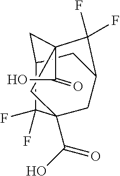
C1(F)(F)C2CCC3CC1(C(O)=O)CC(C(O)=O)(C3(F)F)C2
